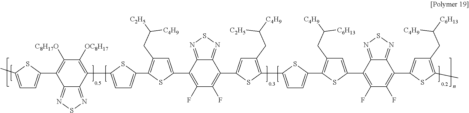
C1(F)=C(C2=CC(CC([C2H5])[C4H9])=C(C3=CC=C(C4=C([OC8H17])C([C8H17O])=C(C5=CC=C(C)S5)C5=NSN=C45)S3)S2)C2=NSN=C2C(C2=CC(CC([C4H9])[C2H5])=C(C3=CC=C(C4=C(CC([C4H9])[C6H13])C=C(C5=C(F)C(F)=C(C6=CC(CC([C6H13])[C4H9])=C(C)S6)C6=NSN=C56)S4)S3)S2)=C1F
